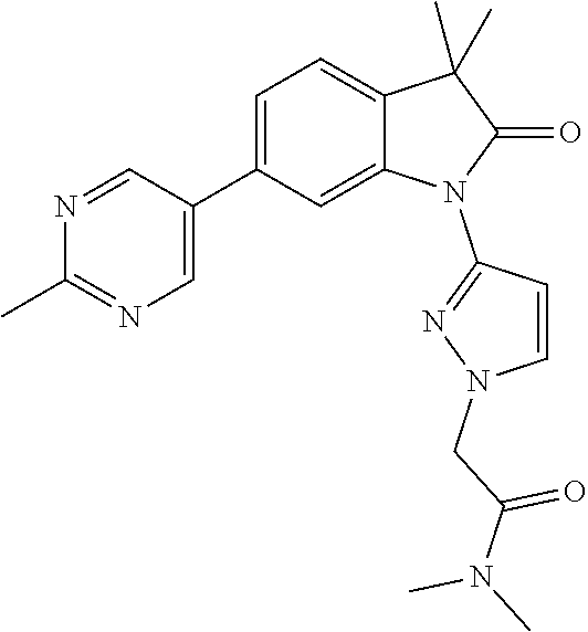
C1(C2=CN=C(C)N=C2)=CC=C2C(=C1)N(C1=NN(CC(N(C)C)=O)C=C1)C(=O)C2(C)C
